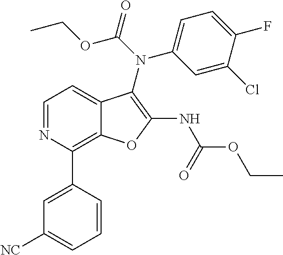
C12=C(C3=CC([NC])=CC=C3)N=CC=C1C(N(C1=CC=C(F)C(Cl)=C1)C(=O)OCC)=C(NC(=O)OCC)O2
